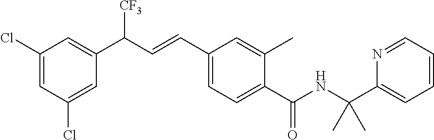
C1(Cl)=CC(C(C=CC2=CC=C(C(NC(C3=CC=CC=N3)(C)C)=O)C(C)=C2)[CF3])=CC(Cl)=C1
